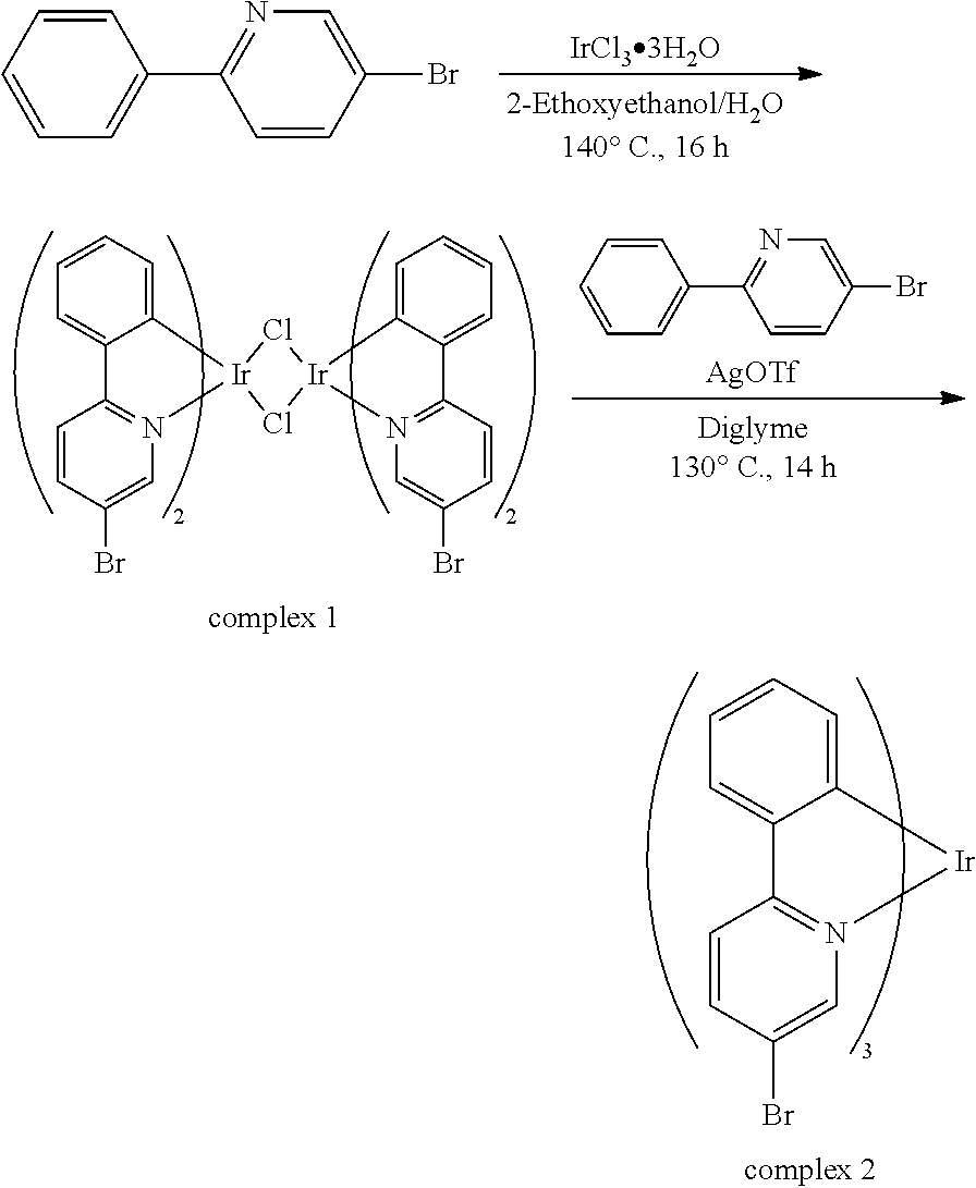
C1=CC=C2C(=C1)C1=N(C=C(Br)C=C1)[Ir]2.C1(C2=NC=C(Br)C=C2)=CC=CC=C1.C1(C2=NC=C(Br)C=C2)=CC=CC=C1.[AgOTf].C1=CC=C2C(=C1)C1=N(C=C(Br)C=C1)[Ir]21Cl[Ir]2(Cl1)C1=CC=CC=C1C1=N2C=C(Br)C=C1
